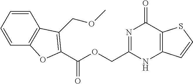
C1=CC=CC2=C1C(COC)=C(C(OCC1=NC(=O)C3=C(N1)C=CS3)=O)O2
